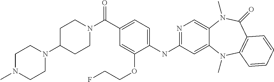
C1(NC2=NC=C3C(=C2)N(C)C2=C(C(=O)N3C)C=CC=C2)=CC=C(C(N2CCC(N3CCN(C)CC3)CC2)=O)C=C1OCCF
